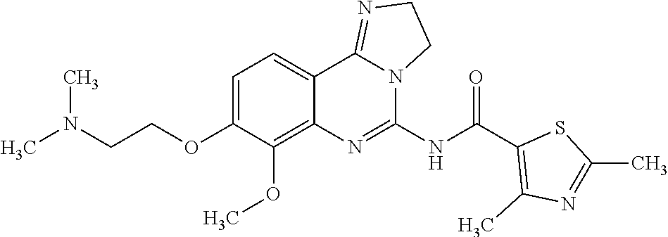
C(COC1=CC=C2C(=C1OC)N=C(NC(C1=C(C)N=C(C)S1)=O)N1C2=NCC1)N(C)C
